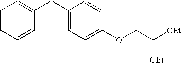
C(C1=CC=C(OCC([OEt])[OEt])C=C1)C1=CC=CC=C1
